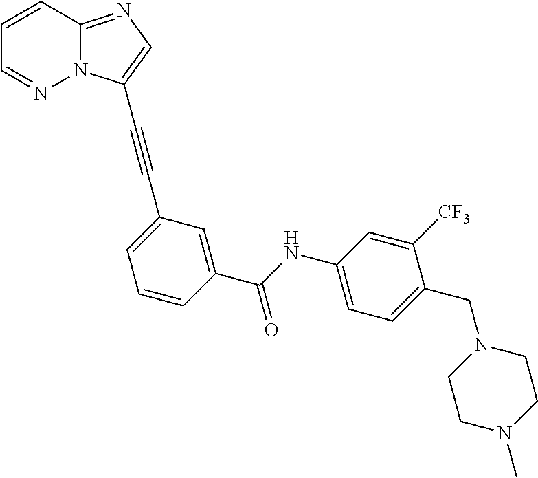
C1(C#CC2=CN=C3N2N=CC=C3)=CC=CC(C(NC2=CC=C(CN3CCN(C)CC3)C([CF3])=C2)=O)=C1
